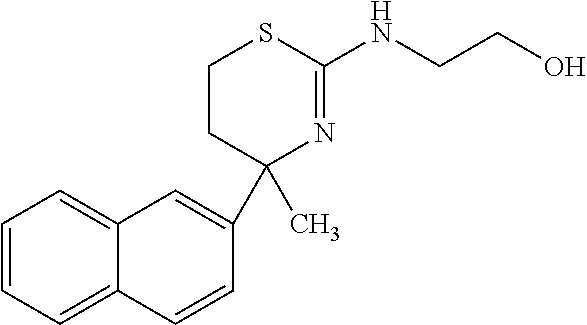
C1CC(C)(C2=CC3=CC=CC=C3C=C2)N=C(NCCO)S1
